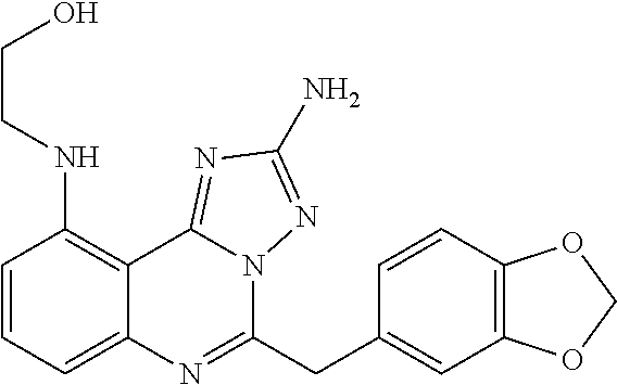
C1=CC=C2C(=C1NCCO)C1=NC(N)=NN1C(CC1=CC3=C(C=C1)OCO3)=N2
